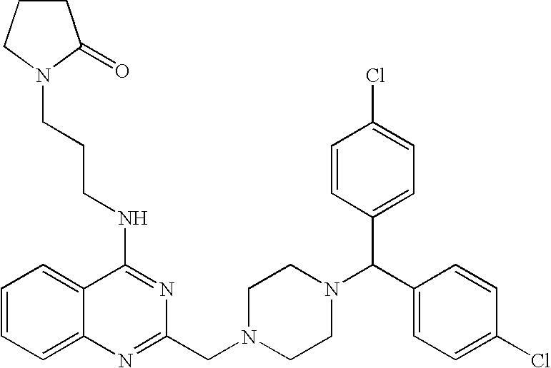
C1=CC=C2C(=C1)C(NCCCN1CCCC1=O)=NC(CN1CCN(C(C3=CC=C(Cl)C=C3)C3=CC=C(Cl)C=C3)CC1)=N2
